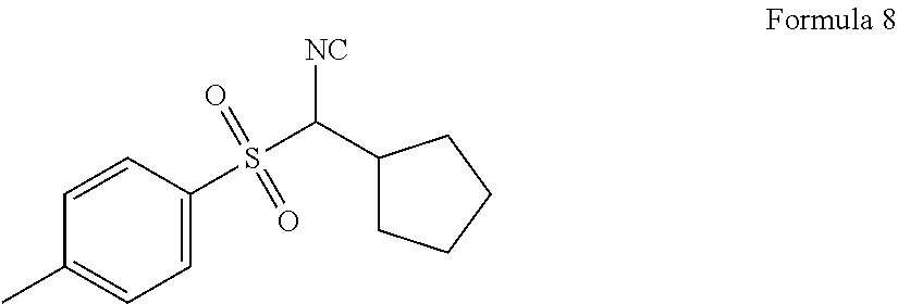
C1=CC(S(C([NC])C2CCCC2)(=O)=O)=CC=C1C
